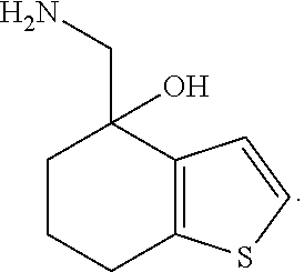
C1CCC2=C(C1(O)CN)C=CS2
